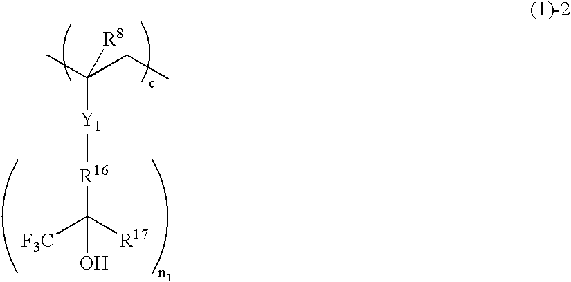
[Y1]([R16]C([F3C])([R17])O)C(C)(CC)[R8]
